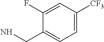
C1=C([CF3])C=C(F)C(CN)=C1
